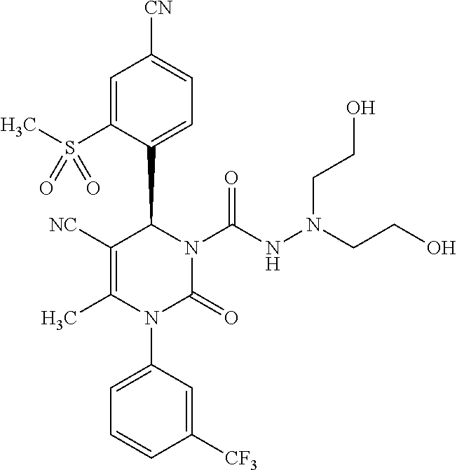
C1=C(S(C)(=O)=O)C(C2C([NC])=C(C)N(C3=CC=CC([CF3])=C3)C(=O)N2C(NN(CCO)CCO)=O)=CC=C1[CN]
